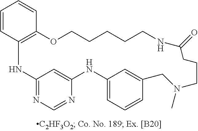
C1=CC2=C(C=C1)OCCCCCNC(=O)CCCN(C)CC1=CC(=CC=C1)NC1=CC(=NC=N1)N2
